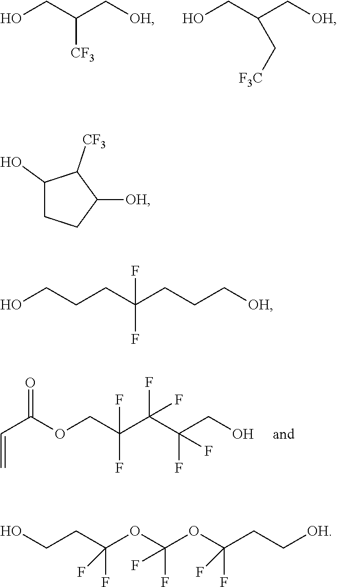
C([CF3])(CO)C[OH].C(CO)(C[OH])C[F3C].C(C(OCC(C(C(CO)(F)F)(F)F)(F)F)=O)=C.C1(O)CCC([OH])C1[CF3].OCCCC(CCC[OH])(F)F.OCCC(OC(OC(CC[OH])(F)F)(F)F)(F)F
